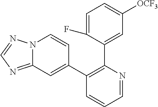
C1=C(F)C(C2=C(C3=CC4=NC=NN4C=C3)C=CC=N2)=CC([OCF3])=C1
